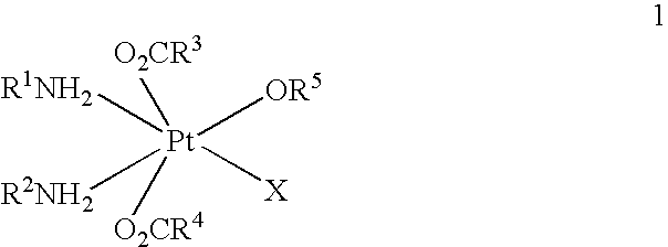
[R1NH2][Pt]([O2CR3])([O2CR4])([R2NH2])([OR5])[X]
